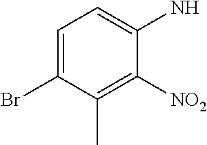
C1=C(Br)C(C)=C([NO2])C(N)=C1
